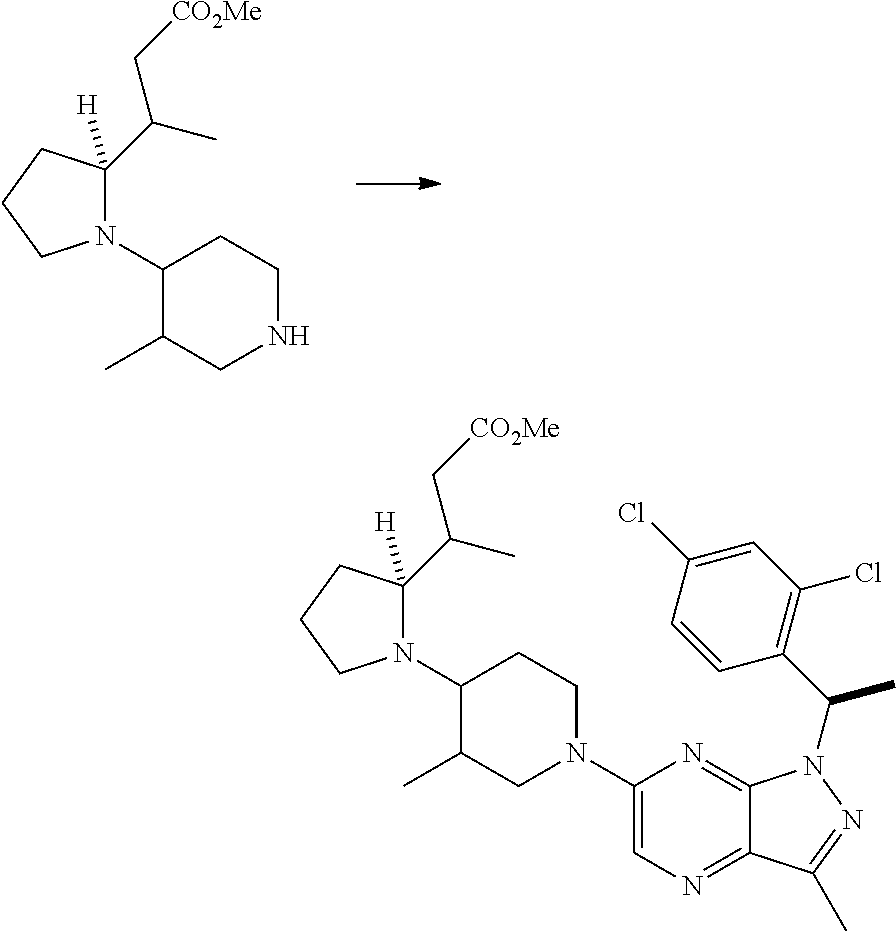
N1(C2C(C)CN(C3=CN=C4C(=N3)N(C(C3=C(Cl)C=C(Cl)C=C3)C)N=C4C)CC2)C(C(C)C[CO2Me])([H])CCC1.N1(C2C(C)CNCC2)C(C(C)C[CO2Me])([H])CCC1
